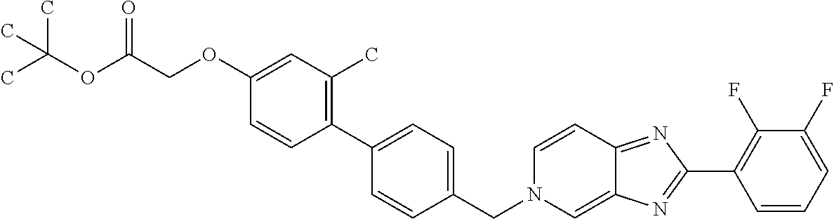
C1=CC=C(F)C(F)=C1C1=NC2=CN(CC3=CC=C(C4=C(C)C=C(OCC(OC(C)(C)C)=O)C=C4)C=C3)C=CC2=N1
